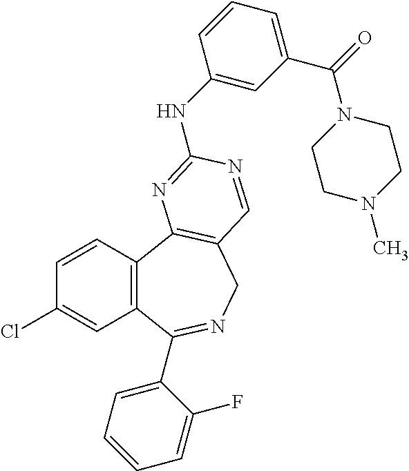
C1=CC2=C(C=C1Cl)C(C1=CC=CC=C1F)=NCC1=C2N=C(NC2=CC(C(=O)N3CCN(C)CC3)=CC=C2)N=C1
